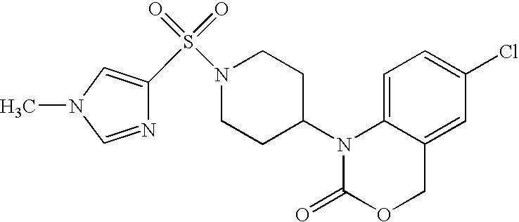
C1=C2C(=CC(Cl)=C1)COC(=O)N2C1CCN(S(=O)(=O)C2=CN(C)C=N2)CC1
